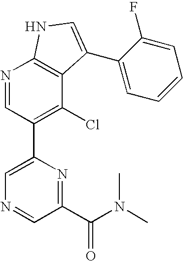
N1=CC(C2=CN=CC(C(N(C)C)=O)=N2)=C(Cl)C2=C1NC=C2C1=CC=CC=C1F
